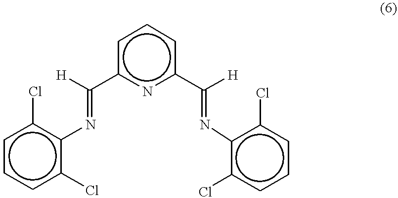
c1ccc(Cl)c(N=C([H])c2nc(C([H])=Nc3c(Cl)cccc3Cl)ccc2)c1Cl
